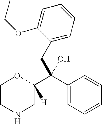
C1CNCC(C(C2=CC=CC=C2)(CC2=CC=CC=C2OCC)O)([H])O1
